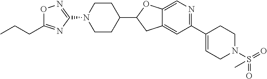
C1(C2=CCN(S(=O)(=O)C)CC2)=NC=C2C(=C1)CC(C1CCN(C3=NOC(CCC)=N3)CC1)O2
